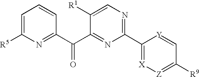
C1(C2=NC=C([R1])C(C(C3=NC([R5])=CC=C3)=O)=N2)=[X][Z]=C([R9])C=[Y]1
